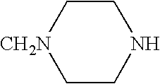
C1C[CH2N]CCN1
